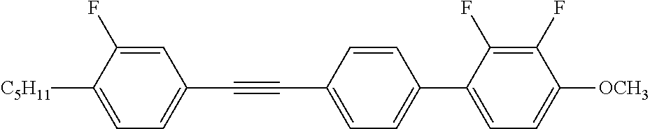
C1=C(F)C([C5H11])=CC=C1C#CC1=CC=C(C2=CC=C([OCH3])C(F)=C2F)C=C1
